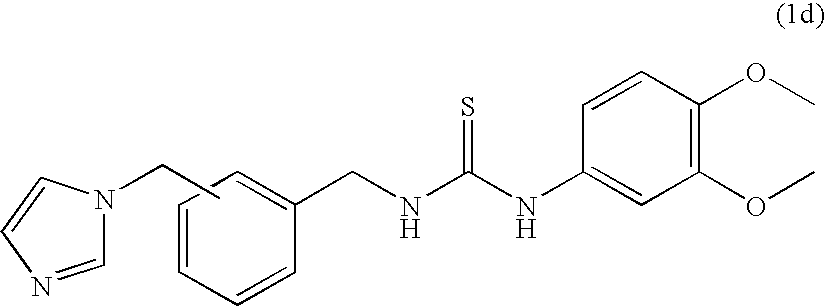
C1=CC=CC(CNC(NC2=CC(OC)=C(OC)C=C2)=S)=C1.C1=NC=CN1CC
